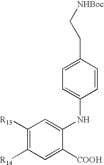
C1([R13])=C([R14])C=C([COOH])C(NC2=CC=C(CC[NHBoc])C=C2)=C1
